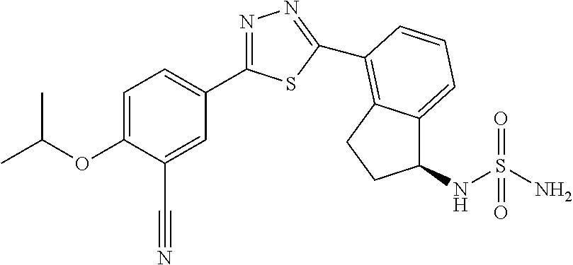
C1=C(OC(C)C)C(C#N)=CC(C2=NN=C(C3=C4C(=CC=C3)C(NS(N)(=O)=O)CC4)S2)=C1
